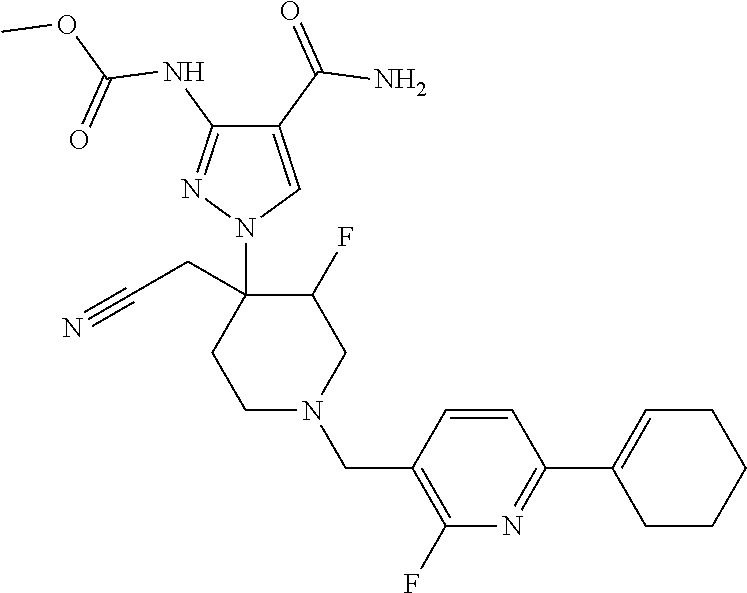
C1N(CC2=C(F)N=C(C3=CCCCC3)C=C2)CC(F)C(CC#N)(N2C=C(C(=O)N)C(NC(OC)=O)=N2)C1
